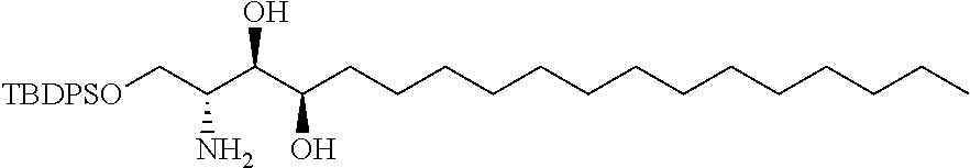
[TBDPSO]CC(C(C(CCCCCCCCCCCCCC)O)O)N
